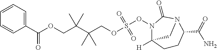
C(OCC(C(COS(ON1C(=O)N2C(C(N)=O)CCC1([H])C2)(=O)=O)(C)C)(C)C)(=O)C1=CC=CC=C1
